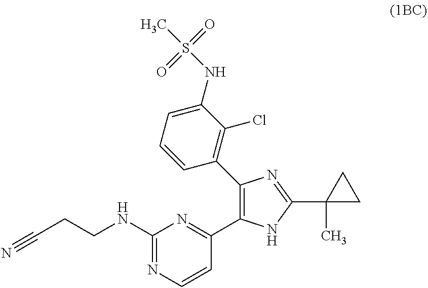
C1(NCCC#N)=NC=CC(C2=C(C3=C(Cl)C(NS(C)(=O)=O)=CC=C3)N=C(C3(C)CC3)N2)=N1
